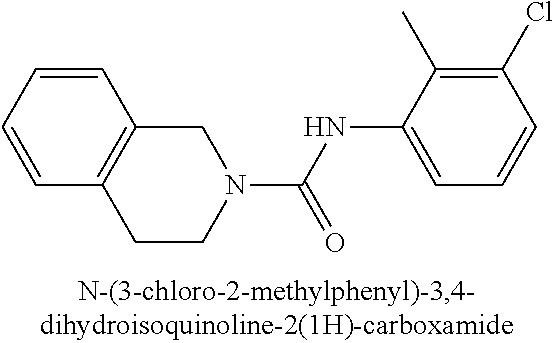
C1=CC=CC2=C1CN(C(NC1=CC=CC(Cl)=C1C)=O)CC2
